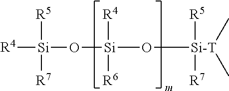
[R4][Si]([R5])([R7])O[Si](O[Si-T]([R5])([R7])(C)C)([R6])[R4]
